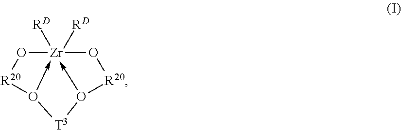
O1[Zr]23([RD])([RD])-O([R20]1)[T3]O->2[R20]O3
